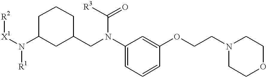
[X1](N(C1CC(CN(C2=CC=CC(OCCN3CCOCC3)=C2)C([R3])=O)CCC1)[R1])[R2]
